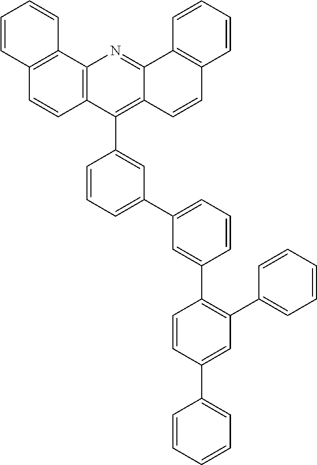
C12=C(C3=CC(C4=CC=CC(C5=C(C6=CC=CC=C6)C=C(C6=CC=CC=C6)C=C5)=C4)=CC=C3)C3=C(N=C1C1=C(C=C2)C=CC=C1)C1=C(C=C3)C=CC=C1
